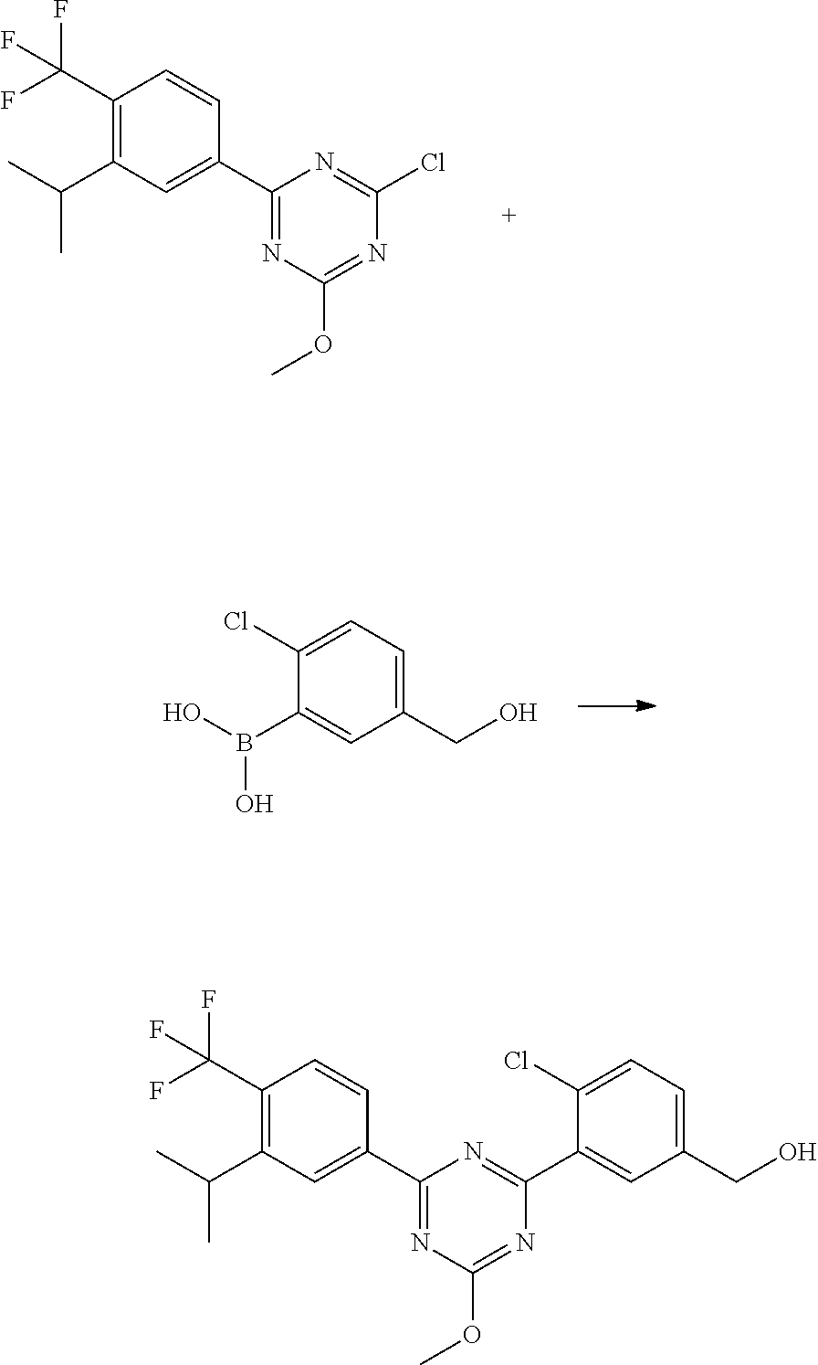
C1(C(F)(F)F)=C(C(C)C)C=C(C2=NC(OC)=NC(Cl)=N2)C=C1.C1(CO)=CC=C(Cl)C(B(O)O)=C1.C1(C(F)(F)F)=C(C(C)C)C=C(C2=NC(OC)=NC(C3=CC(CO)=CC=C3Cl)=N2)C=C1
